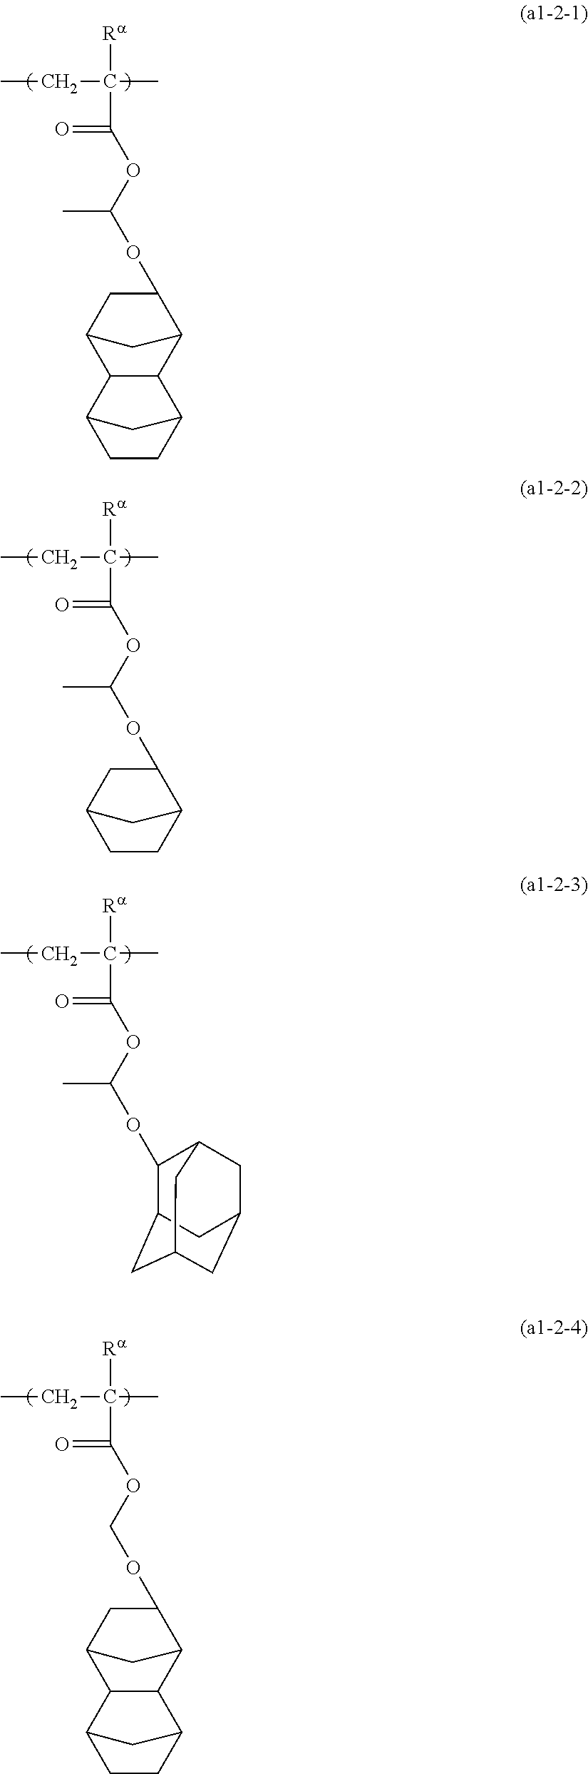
CCC(C)([Ra])C(=O)OC(C)OC1CC2C3C(C1C2)C1CCC3C1.CCC(C)([Ra])C(=O)OC(C)OC1CC2CCC1C2.CCC(C)([Ra])C(=O)OCOC1CC2C3C(C1C2)C1CCC3C1.CCC(C)([Ra])C(=O)OC(C)OC1C2CC3CC(CC1C3)C2
